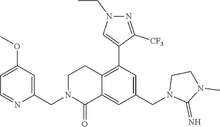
C1(OC)=CC=NC(CN2C(=O)C3=CC(CN4C(=N)N(C)CC4)=CC(C4=CN(CC)N=C4[CF3])=C3CC2)=C1
